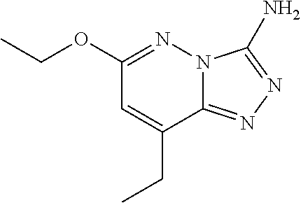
N12C(=NN=C1N)C(CC)=CC(OCC)=N2
